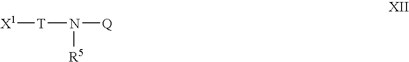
[X1][T]N([Q])[R5]
